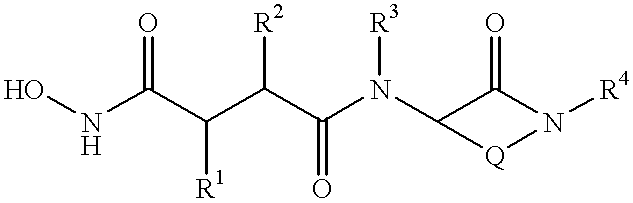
C(C(C(N(C1C(=O)N([R4])[Q]1)[R3])=O)[R2])(C(NO)=O)[R1]
